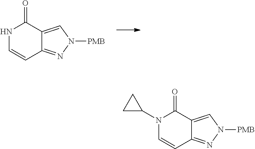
C1=CC2=NN([PMB])C=C2C(=O)N1.C1=CC2=NN([PMB])C=C2C(=O)N1C1CC1
